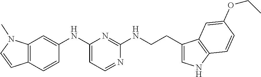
C12=C(C=CC(NC3=CC=NC(NCCC4=CNC5=C4C=C(OCC)C=C5)=N3)=C1)C=CN2C
